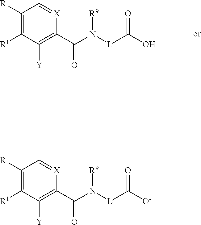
C1([R])=C([R1])C([Y])=C(C(N([L]C(O)=O)[R9])=O)[X]=C1.C1([R])=C([R1])C([Y])=C(C(N([L]C([O-])=O)[R9])=O)[X]=C1
